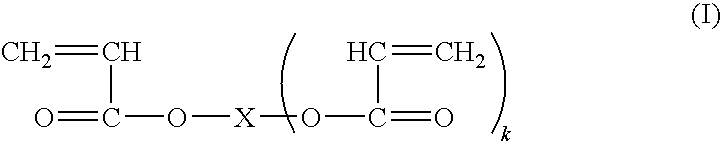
C=CC(=O)O[X]OC(C=C)=O
